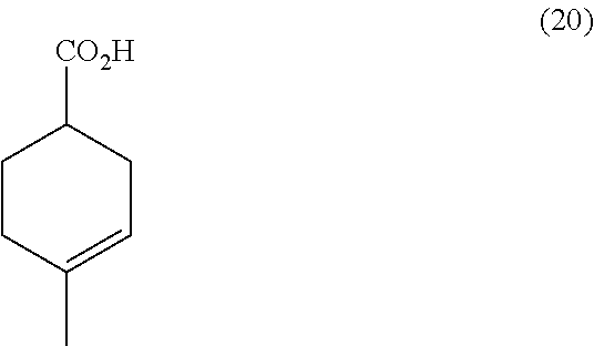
C1CC(C)=CCC1[CO2H]
